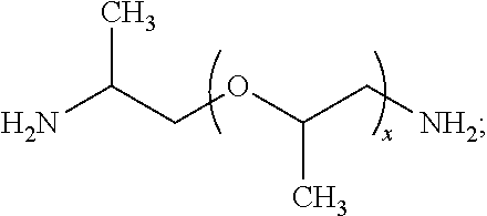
C(C)(OCC(N)C)C[NH2]
